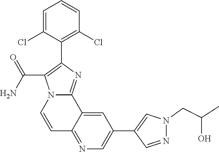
C1=C(Cl)C(C2=C(C(N)=O)N3C(=N2)C2=CC(C4=CN(CC(C)O)N=C4)=CN=C2C=C3)=C(Cl)C=C1
